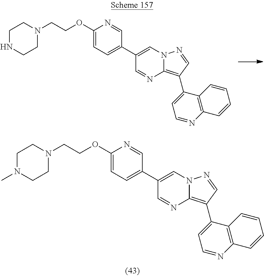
C1(C2=CC=C(OCCN3CCNCC3)N=C2)=CN2C(=C(C3=CC=NC4=C3C=CC=C4)C=N2)N=C1.C1(C2=CC=C(OCCN3CCN(C)CC3)N=C2)=CN2C(=C(C3=CC=NC4=C3C=CC=C4)C=N2)N=C1
